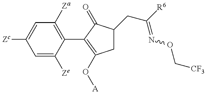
C1=C([Ze])C(C2=C(O[A])CC(CC(=NOC[CF3])[R6])C2=O)=C([Za])C=C1[Zc]
